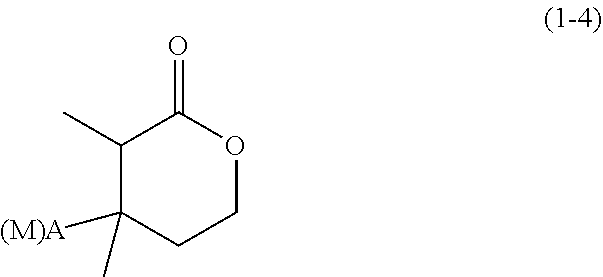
C1(C)C(C)([(M)A])CCOC1=O
